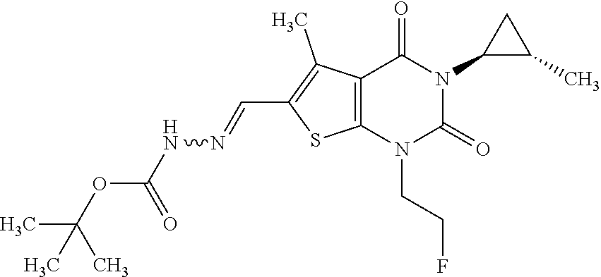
C12=C(N(CCF)C(=O)N(C3C(C)C3)C1=O)SC(C=NNC(OC(C)(C)C)=O)=C2C
